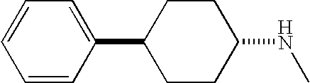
C1=CC(C2CCC(NC)CC2)=CC=C1
